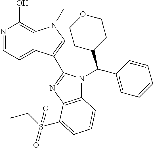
N1=CC=C2C(=C1O)N(C)C=C2C1=NC2=C(N1C(C1=CC=CC=C1)C1CCOCC1)C=CC=C2S(CC)(=O)=O
